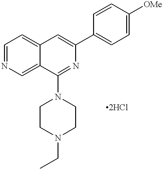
C1=NC=C2C(=C1)C=C(C1=CC=C([OMe])C=C1)N=C2N1CCN(CC)CC1
